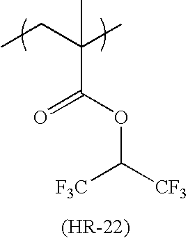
CCC(C)(C)C(OC([CF3])[CF3])=O
